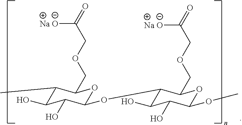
[Na O]C(COCC1C(C)C(O)C(O)C(OC2C(O)C(O)C(OC)OC2COCC([Na O])=O)O1)=O
